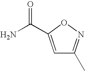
C1=C(C(N)=O)ON=C1C
